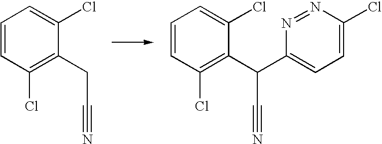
C1=CC(Cl)=C(CC#N)C(Cl)=C1.C1=CC(Cl)=C(C(C#N)C2=CC=C(Cl)N=N2)C(Cl)=C1
